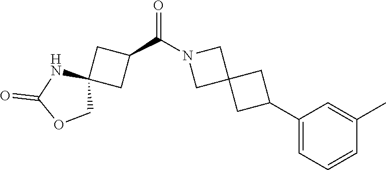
N1(C(C2CC3(C2)NC(=O)OC3)=O)CC2(C1)CC(C1=CC=CC(C)=C1)C2
